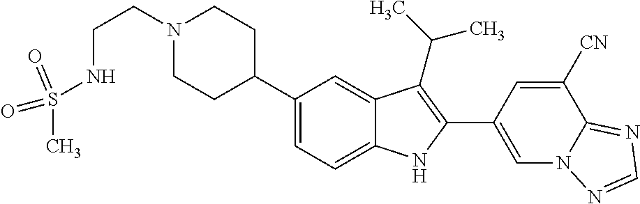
C1(C2CCN(CCNS(C)(=O)=O)CC2)=CC=C2C(=C1)C(C(C)C)=C(C1=CN3C(=NC=N3)C([CN])=C1)N2
